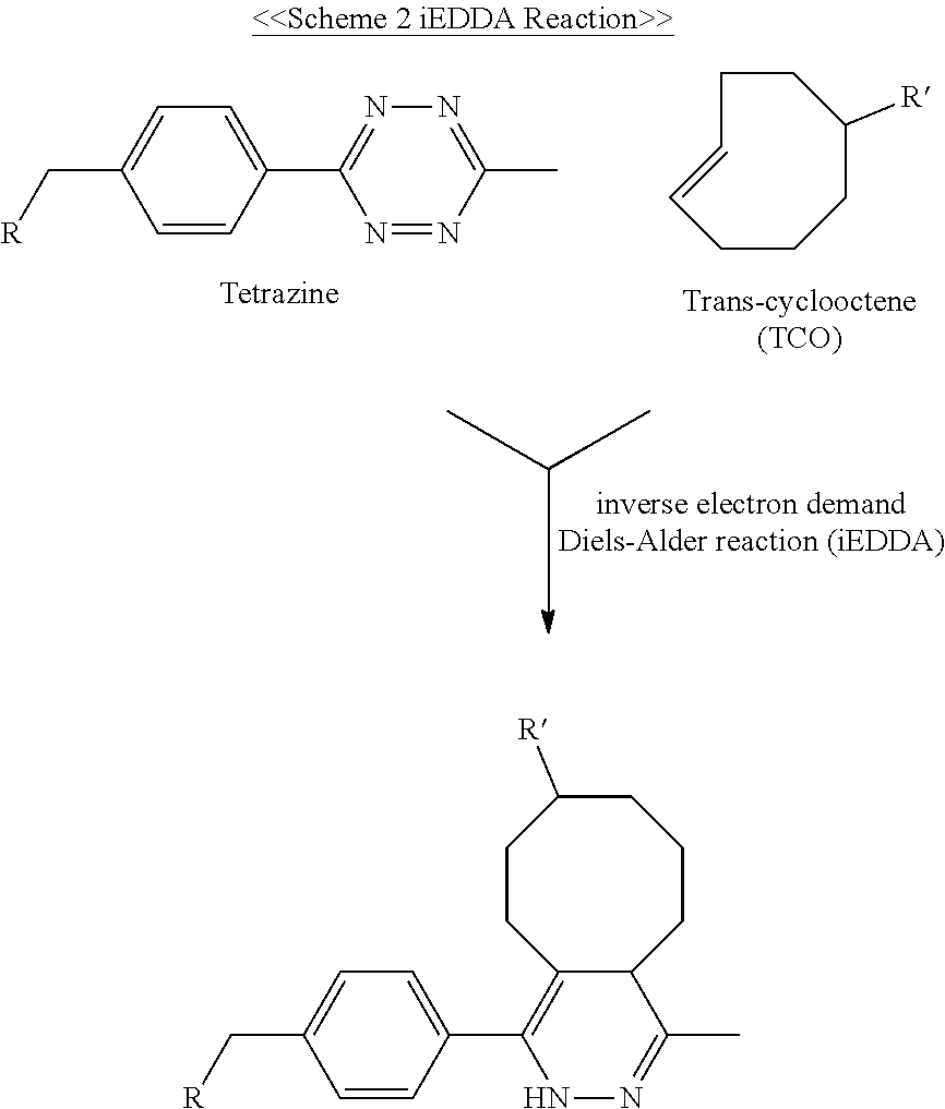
C1=CC(C2=NN=C(C)N=N2)=CC=C1C[R].C1CCC([R])CCC=C1.C1=CC(C2=C3C(C(C)=NN2)CCCC([R])CC3)=CC=C1C[R]
